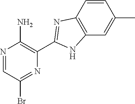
N1=CC(Br)=NC(C2=NC3=C(N2)C=C(C)C=C3)=C1N
